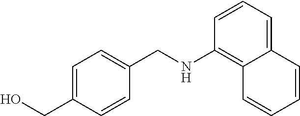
OCC1=CC=C(CNC2=C3C(=CC=C2)C=CC=C3)C=C1
